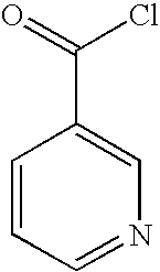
C1=CC=NC=C1C(=O)Cl
